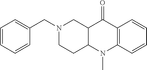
N1(CC2=CC=CC=C2)CCC2C(C1)C(=O)C1=C(N2C)C=CC=C1
